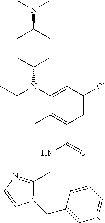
C1(CNC(C2=C(C)C(N(C3CCC(N(C)C)CC3)CC)=CC(Cl)=C2)=O)=NC=CN1CC1=CN=CC=C1
